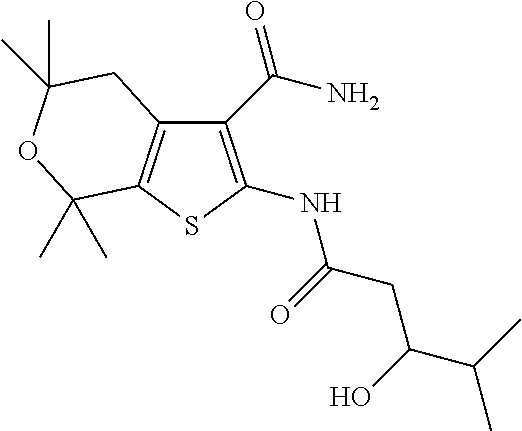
C1(C(N)=O)=C(NC(=O)CC(O)C(C)C)SC2=C1CC(C)(C)OC2(C)C
